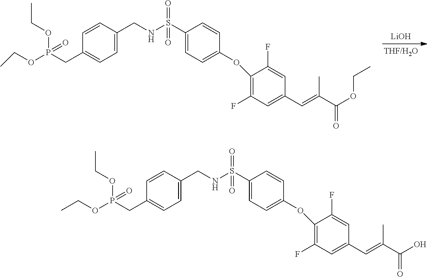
[LiOH].C1(S(NCC2=CC=C(CP(OCC)(OCC)=O)C=C2)(=O)=O)=CC=C(OC2=C(F)C=C(C=C(C(OCC)=O)C)C=C2F)C=C1.C1(S(NCC2=CC=C(CP(OCC)(OCC)=O)C=C2)(=O)=O)=CC=C(OC2=C(F)C=C(C=C(C(O)=O)C)C=C2F)C=C1
